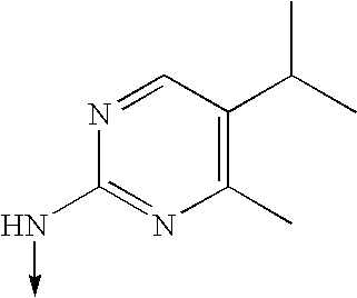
N1=CC(C(C)C)=C(C)N=C1N->C
